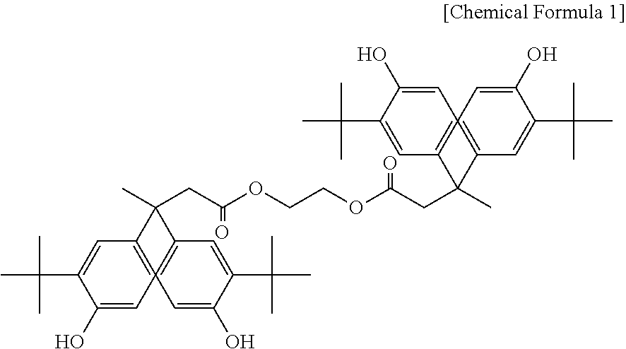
C1(O)=CC23=C(C=C1C(C)(C)C)C(CC(OCCOC(CC1(C)C4=C5(=C1C=C(C(C)(C)C)C(O)=C5)C=C(O)C(C(C)(C)C)=C4)=O)=O)(C)C=2C=C(C(C)(C)C)C(O)=C3
